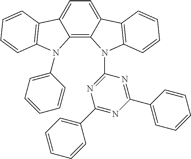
C1=C2C(=C3C(=C1)C1=C(N3C3=CC=CC=C3)C=CC=C1)N(C1=NC(C3=CC=CC=C3)=NC(C3=CC=CC=C3)=N1)C1=C2C=CC=C1
